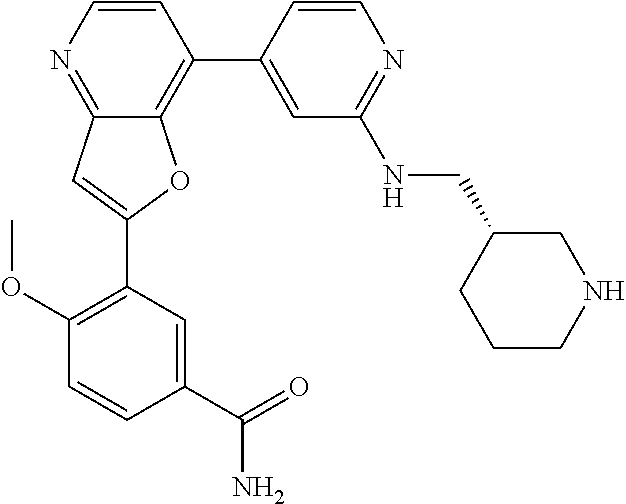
C1=CN=C2C(=C1C1=CC(NCC3CCCNC3)=NC=C1)OC(C1=C(OC)C=CC(C(N)=O)=C1)=C2
